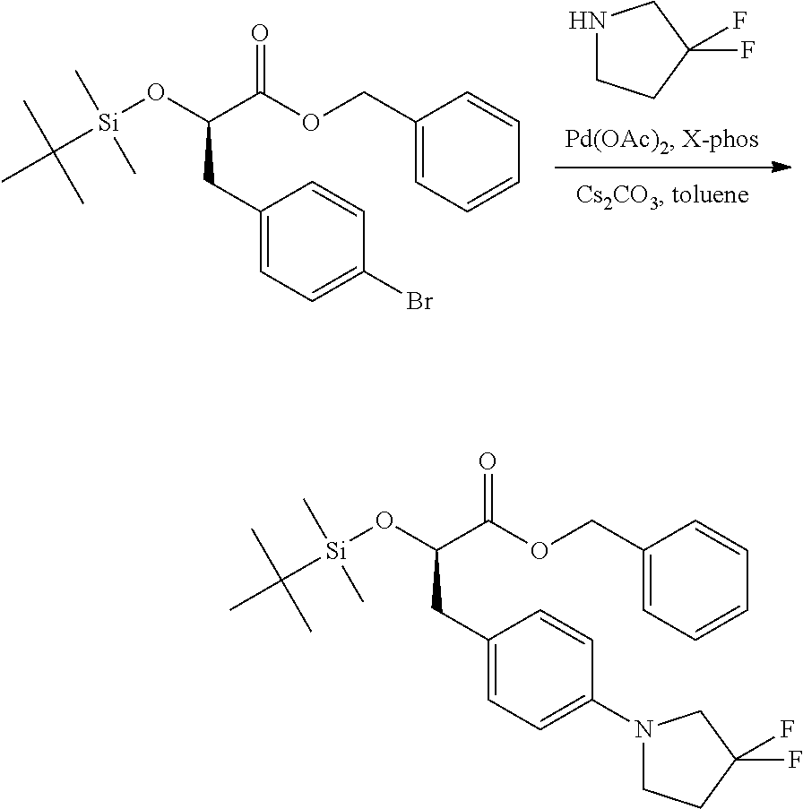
N1CCC(F)(F)C1.CC([Si](OC(C(OCC1=CC=CC=C1)=O)CC1=CC=C(Br)C=C1)(C)C)(C)C.CC([Si](OC(C(OCC1=CC=CC=C1)=O)CC1=CC=C(N2CCC(F)(F)C2)C=C1)(C)C)(C)C
